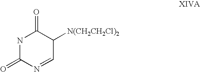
N1C(=O)N=CC([N(CH2CH2Cl)2])C1=O
